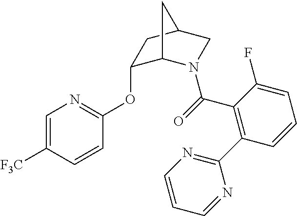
C1(C(=O)N2C3C(OC4=NC=C([F3C])C=C4)CC(C2)C3)=C(C2=NC=CC=N2)C=CC=C1F
